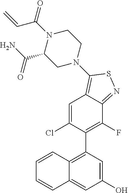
C1=CC2=C(C3=C(F)C4=NSC(N5CCN(C(=O)C=C)C(C(N)=O)C5)=C4C=C3Cl)C=C(O)C=C2C=C1
